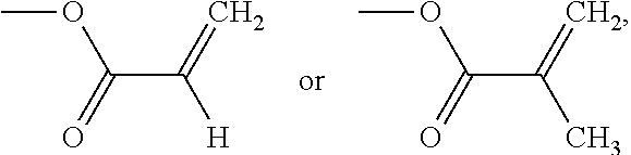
C(C(=C)[H])(=O)OC.C(C(=C)C)(=O)OC
